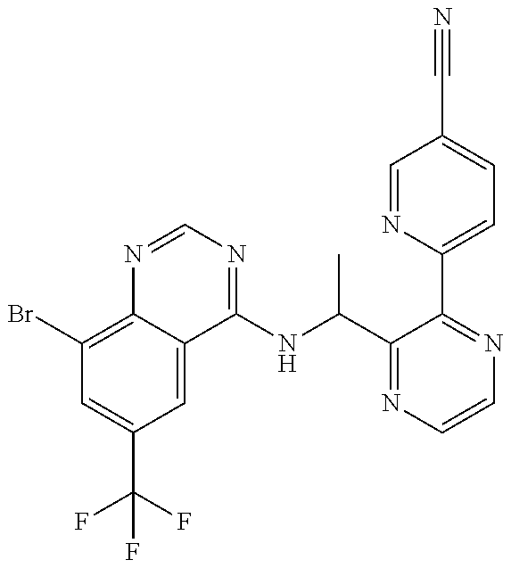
C1(Br)=C2C(=CC(C(F)(F)F)=C1)C(NC(C1=NC=CN=C1C1=CC=C(C#N)C=N1)C)=NC=N2
